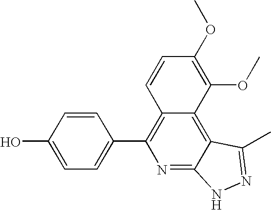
C1=C(O)C=CC(C2=C3C(=C4C(=N2)NN=C4C)C(OC)=C(OC)C=C3)=C1
